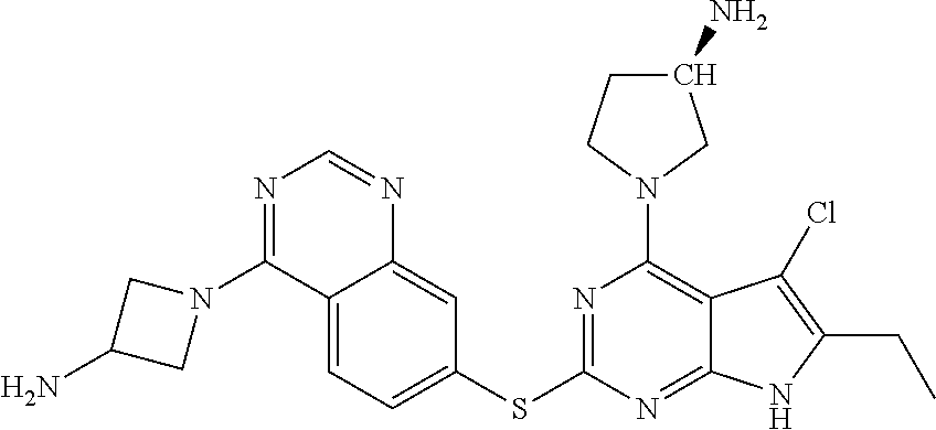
C12=CC=C(SC3=NC(N4CC(N)CC4)=C4C(=N3)NC(CC)=C4Cl)C=C1N=CN=C2N1CC(N)C1
